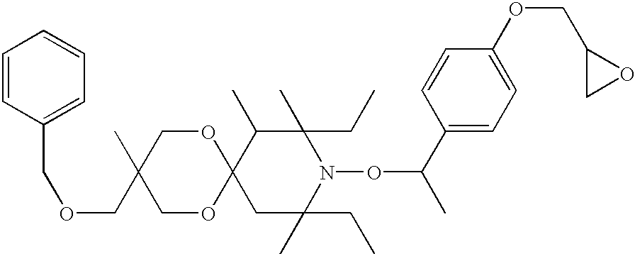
C12(CC(C)(CC)N(OC(C)C3=CC=C(OCC4CO4)C=C3)C(C)(CC)C1C)OCC(C)(COCC1=CC=CC=C1)CO2
